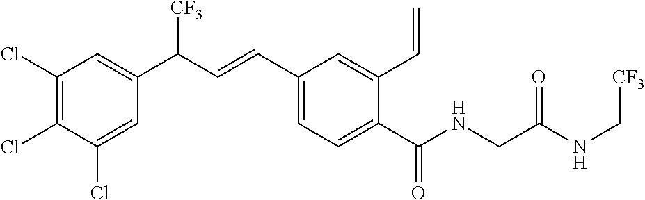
C1(Cl)=C(Cl)C(Cl)=CC(C(C=CC2=CC=C(C(NCC(NC[CF3])=O)=O)C(C=C)=C2)[CF3])=C1
